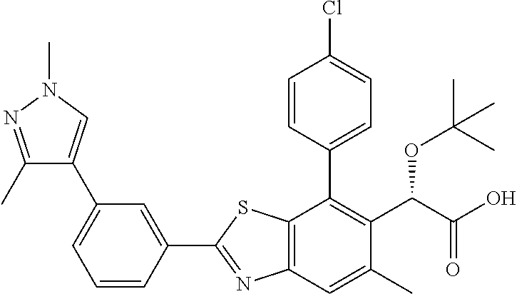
C1(C2=NC3=C(S2)C(C2=CC=C(Cl)C=C2)=C(C(C(O)=O)OC(C)(C)C)C(C)=C3)=CC(C2=CN(C)N=C2C)=CC=C1
